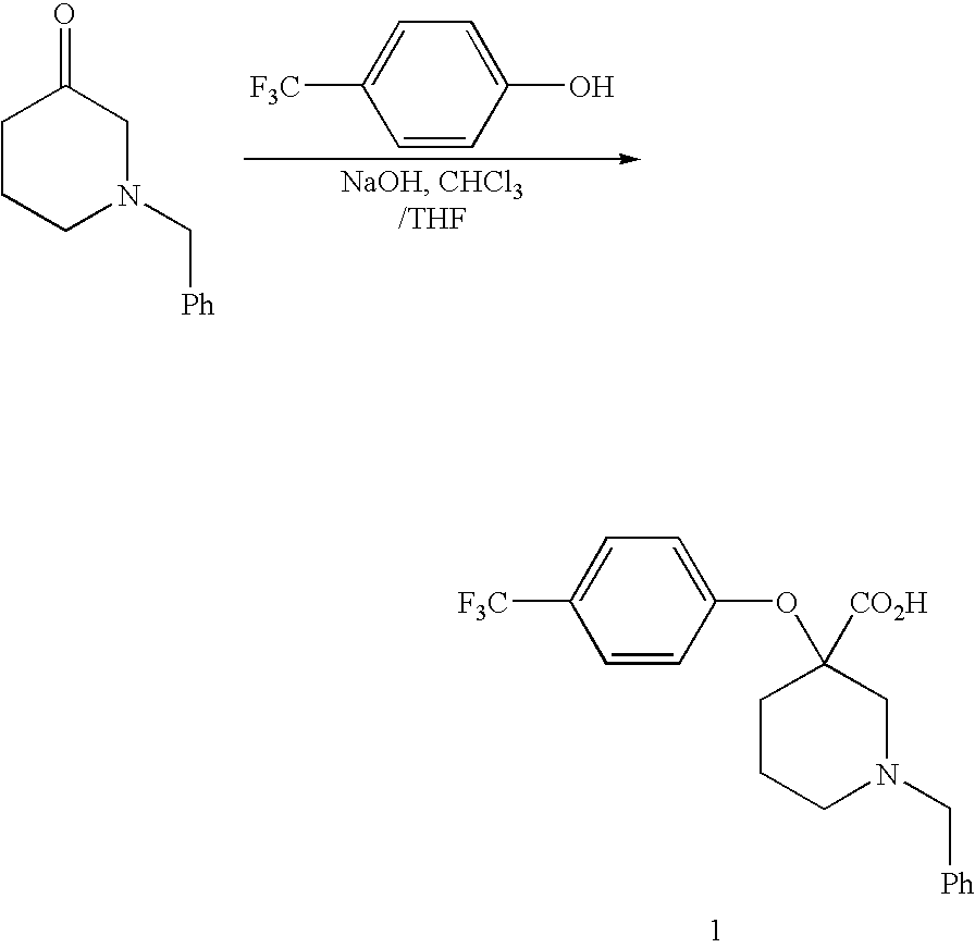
C1=CC(OC2([CO2H])CCCN(C[Ph])C2)=CC=C1[F3C].C1=CC(O)=CC=C1[F3C].C1CCN(C[Ph])CC1=O
